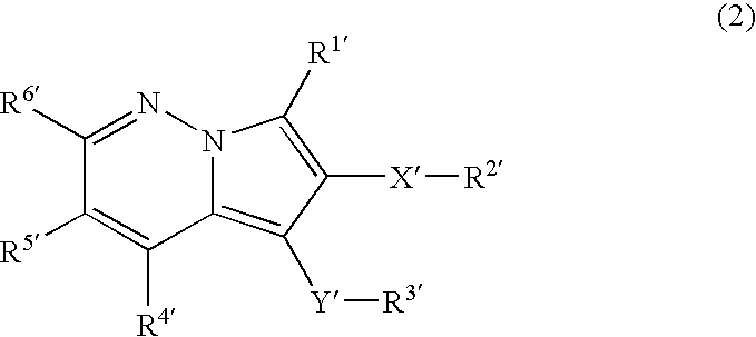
C1([R5])=C([R4])C2=C([Y][R3])C([X][R2])=C([R1])N2N=C1[R6]
